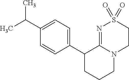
CC(C1=CC=C(C2CCCN3C2=NS(=O)(=O)CC3)C=C1)C
